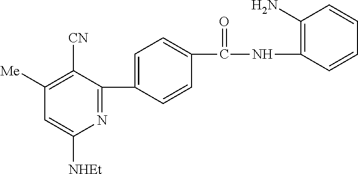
N1=C(C2=CC=C(C(NC3=C(N)C=CC=C3)=O)C=C2)C([CN])=C([Me])C=C1[NHEt]
